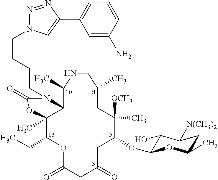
C12C(C)(C(CC)OC(=O)CC(=O)CC(OC3C(O)C([N(CH3)2])CC(C)O3)C(C)([OCH3])CC(C)CNC1C)OC(=O)N2CCCCN1N=NC(C2=CC=CC(N)=C2)=C1
